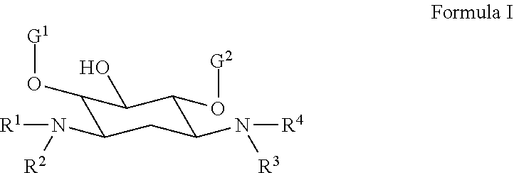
C1(O[G1])C(N([R1])[R2])CC(N([R4])[R3])C(O[G2])C1O
